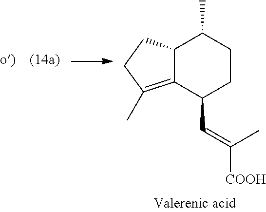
C12=C(C)CCC1C(C)CCC2C=C([COOH])C
